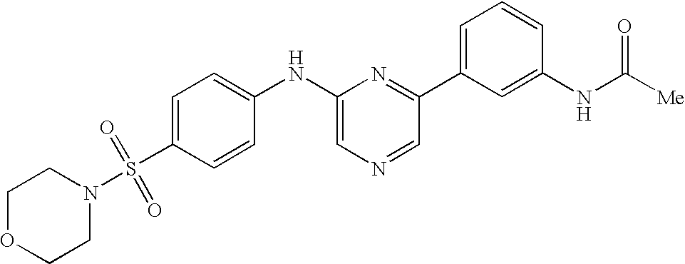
C1=C(S(=O)(=O)N2CCOCC2)C=CC(NC2=CN=CC(C3=CC=CC(NC([Me])=O)=C3)=N2)=C1
